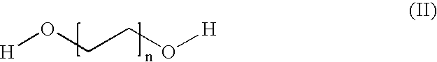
[H]OCCO[H]
